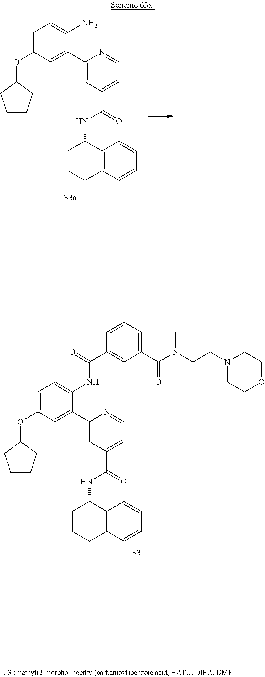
NC1=CC=C(OC2CCCC2)C=C1C1=CC(C(=O)NC2C3=C(CCC2)C=CC=C3)=CC=N1.N(C1=CC=C(OC2CCCC2)C=C1C1=CC(C(=O)NC2C3=C(CCC2)C=CC=C3)=CC=N1)C(=O)C1=CC(C(=O)N(C)CCN2CCOCC2)=CC=C1
